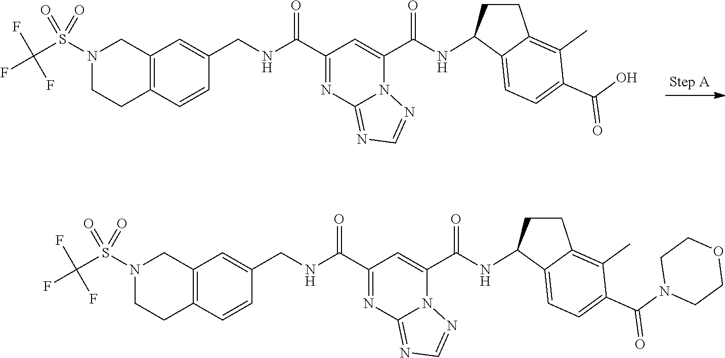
C12=C(C=CC(CNC(C3=NC4=NC=NN4C(C(NC4CCC5=C(C)C(C(=O)O)=CC=C45)=O)=C3)=O)=C1)CCN(S(C(F)(F)F)(=O)=O)C2.C12=C(C=CC(CNC(C3=NC4=NC=NN4C(C(NC4CCC5=C(C)C(C(=O)N6CCOCC6)=CC=C45)=O)=C3)=O)=C1)CCN(S(C(F)(F)F)(=O)=O)C2
